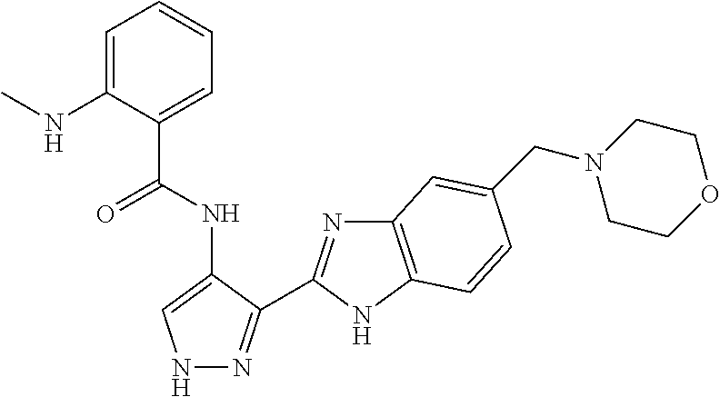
C(NC1=CNN=C1C1=NC2=C(N1)C=CC(CN1CCOCC1)=C2)(=O)C1=CC=CC=C1NC
